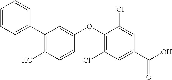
C1=CC=C(C2=C(O)C=CC(OC3=C(Cl)C=C(C(O)=O)C=C3Cl)=C2)C=C1
